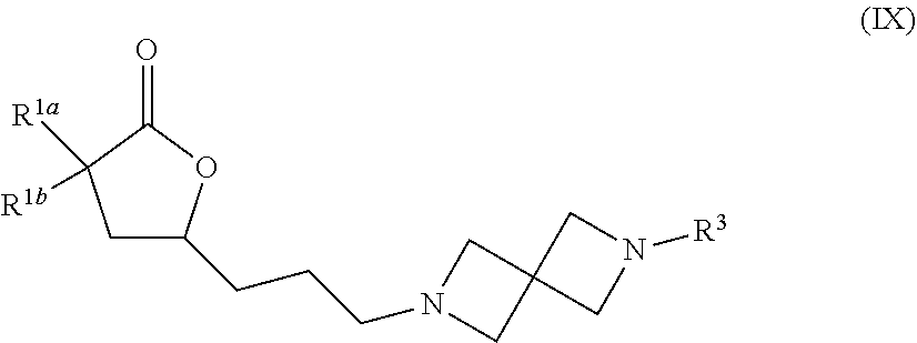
C1C(CCCN2CC3(C2)CN([R3])C3)OC(=O)C1([R1b])[R1a]
